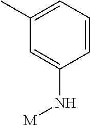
C1(C)=CC=CC(N[M])=C1
